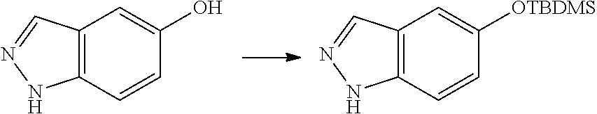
C12=C(C=CC(O)=C1)NN=C2.C12=C(C=CC([OTBDMS])=C1)NN=C2
